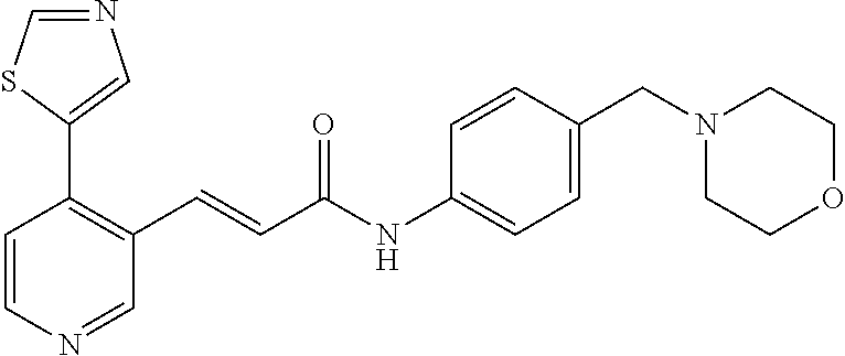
N1=CSC(C2=C(C=CC(NC3=CC=C(CN4CCOCC4)C=C3)=O)C=NC=C2)=C1
